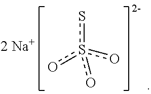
ss(o)(o)o
